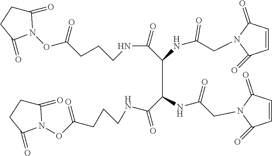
N(C(=O)C(NC(CN1C(=O)C=CC1=O)=O)C(C(NCCCC(ON1C(=O)CCC1=O)=O)=O)NC(CN1C(=O)C=CC1=O)=O)CCCC(=O)ON1C(=O)CCC1=O
